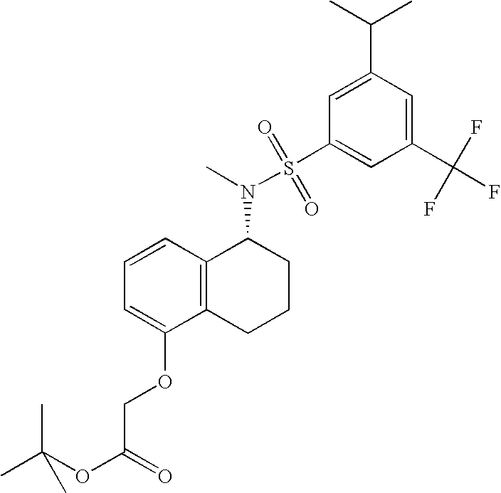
C12=C(C=CC=C1OCC(OC(C)(C)C)=O)C(N(C)S(=O)(C1=CC(C(F)(F)F)=CC(C(C)C)=C1)=O)CCC2
